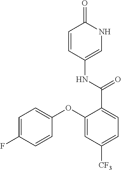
C1=CC(NC(=O)C2=CC=C([CF3])C=C2OC2=CC=C(F)C=C2)=CNC1=O
